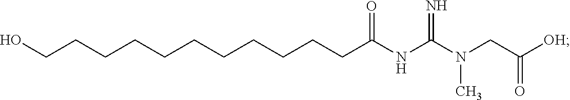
C(CCCCCCCCC(NC(N(CC([OH])=O)C)=N)=O)CCO
